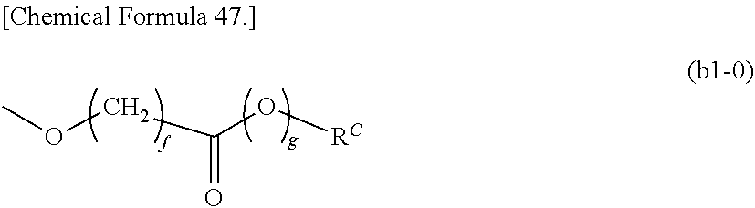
COCC(O[RC])=O
